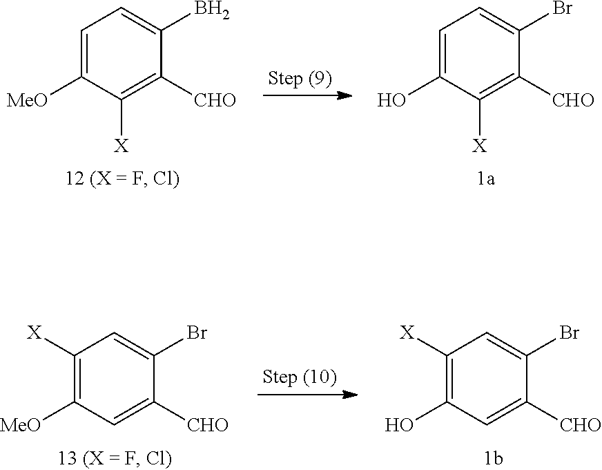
C1=C([MeO])C([X])=C([CHO])C(B)=C1.C1=C(O)C([X])=C([CHO])C(Br)=C1.C1([X])=C([MeO])C=C([CHO])C(Br)=C1.C1([X])=C(O)C=C([CHO])C(Br)=C1
